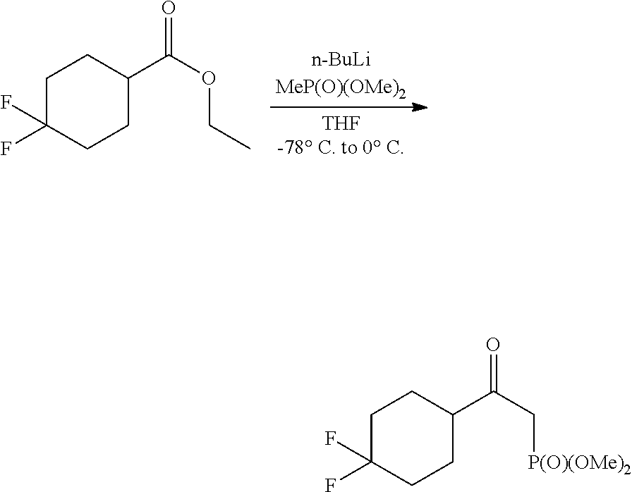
C1C(F)(F)CCC(C(OCC)=O)C1.C1C(F)(F)CCC(C(C[P(O)(OMe)2])=O)C1
